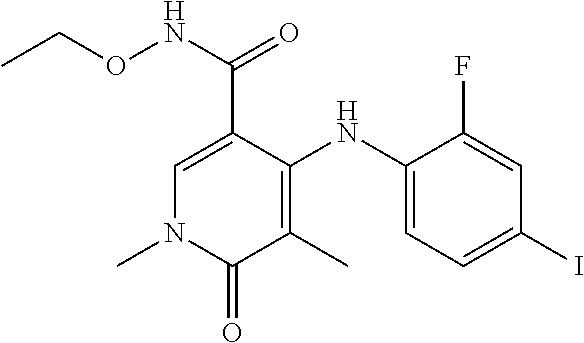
C1(NC2=C(C)C(=O)N(C)C=C2C(NOCC)=O)=CC=C(I)C=C1F
